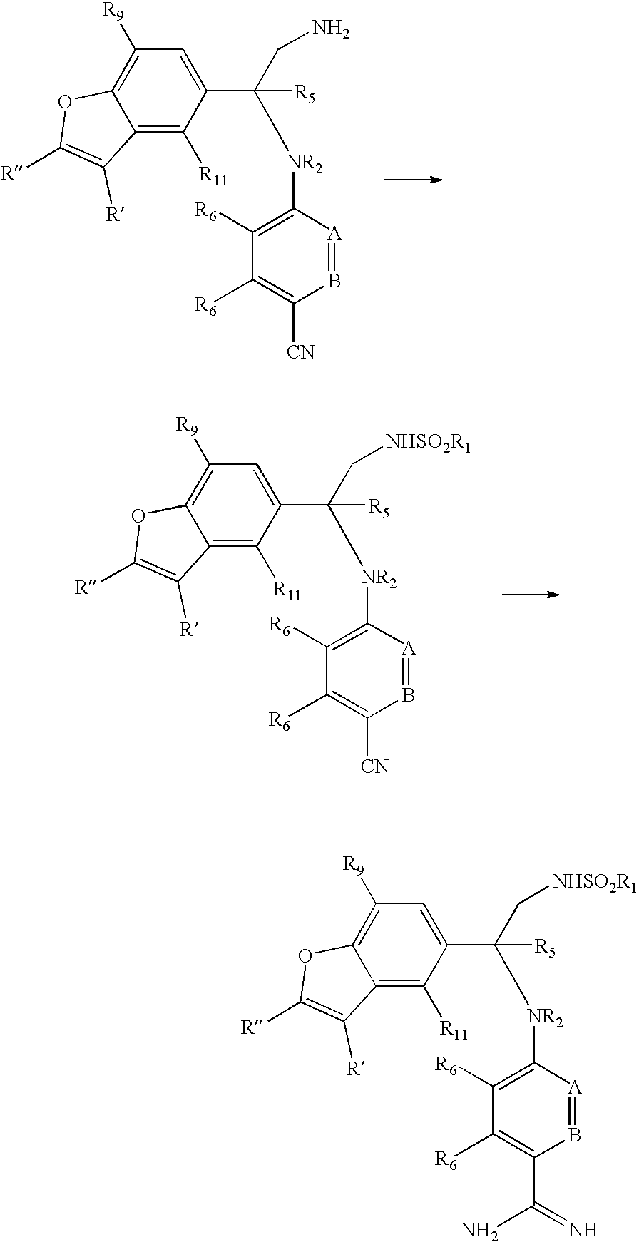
C12=C([R11])C(C(CN)([NR2]C3=C([R6])C([R6])=C([CN])B=[A]3)[R5])=CC([R9])=C1OC([R])=C2[R].C12=C([R11])C(C(C[NHSO2R1])([NR2]C3=C([R6])C([R6])=C([CN])B=[A]3)[R5])=CC([R9])=C1OC([R])=C2[R].C12=C([R11])C(C(C[NHSO2R1])([NR2]C3=C([R6])C([R6])=C(C(=N)N)B=[A]3)[R5])=CC([R9])=C1OC([R])=C2[R]
